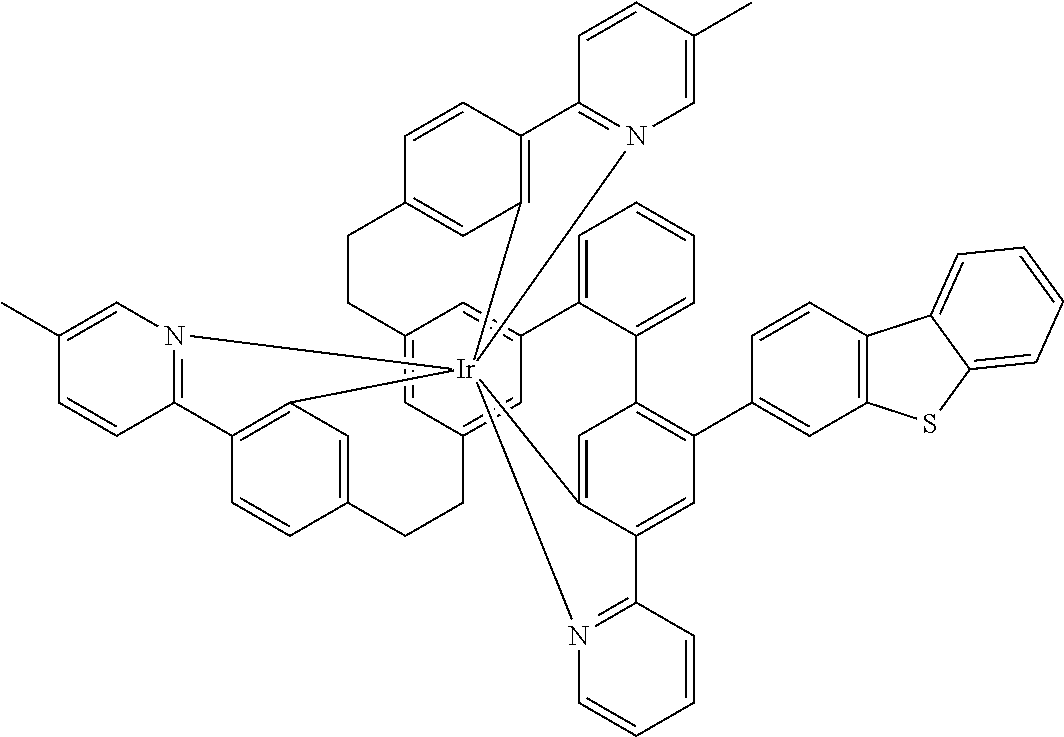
C12=CC3=CC(=C1)C1=CC=CC=C1C1=C(C4=CC5=C(C=C4)C4=CC=CC=C4S5)C=C4C(=C1)[Ir]15(C6=C(C=CC(=C6)CC3)C3=N1C=C(C)C=C3)(C1=C(C=CC(=C1)CC2)C1=N5C=C(C)C=C1)N1=C4C=CC=C1
